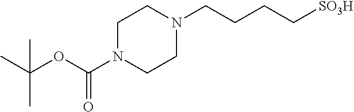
C1N(C(OC(C)(C)C)=O)CCN(CCCC[SO3H])C1
